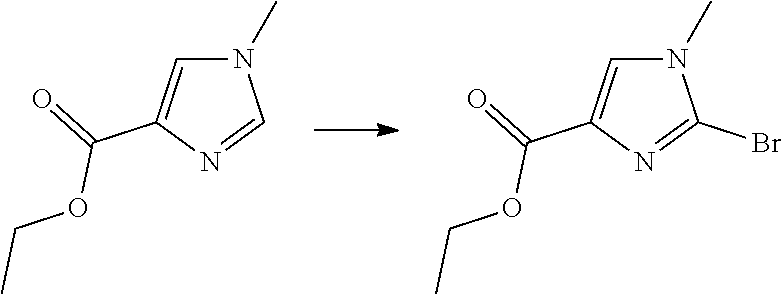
N1(C)C=C(C(OCC)=O)N=C1.N1(C)C=C(C(OCC)=O)N=C1Br
